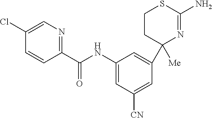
C1=C(NC(C2=NC=C(Cl)C=C2)=O)C=C(C2([Me])N=C(N)SCC2)C=C1[CN]
